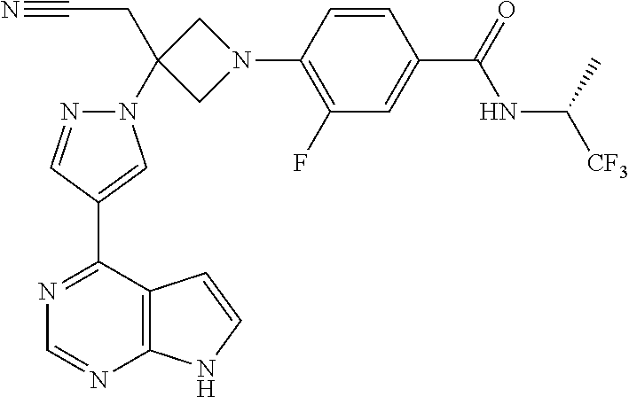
C1=CC(N2CC(N3N=CC(C4=NC=NC5=C4C=CN5)=C3)(CC#N)C2)=C(F)C=C1C(=O)NC([CF3])C
